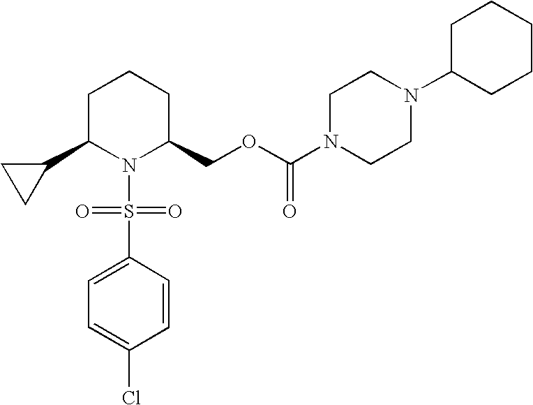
C1C(C2CC2)N(S(C2=CC=C(Cl)C=C2)(=O)=O)C(COC(N2CCN(C3CCCCC3)CC2)=O)CC1
